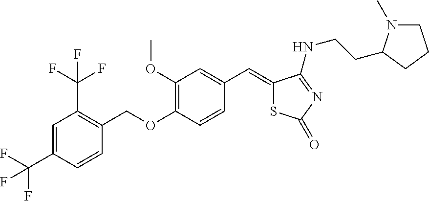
C1=C(C(F)(F)F)C=CC(COC2=C(OC)C=C(C=C3SC(=O)N=C3NCCC3N(C)CCC3)C=C2)=C1C(F)(F)F
